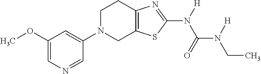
C1(OC)=CN=CC(N2CC3=C(CC2)N=C(N([H])C(=O)N([H])CC)S3)=C1
